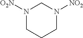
N1([O2N])CCCN([NO2])C1
